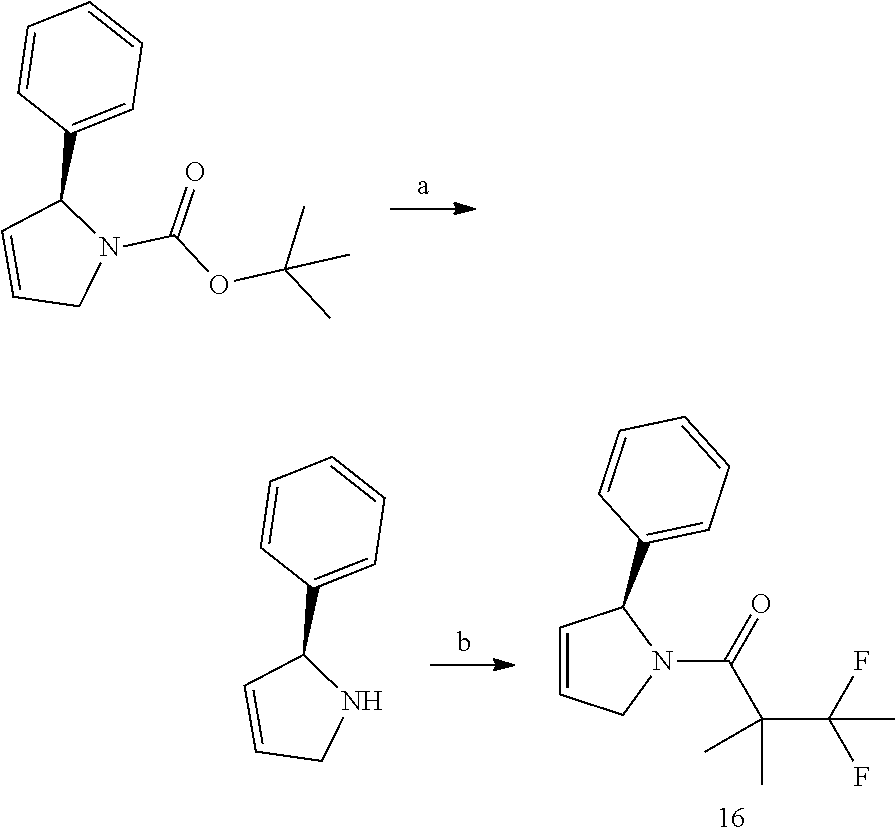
C1=CCN(C(OC(C)(C)C)=O)C1C1=CC=CC=C1.C1=CCN(C(=O)C(C(F)(F)C)(C)C)C1C1=CC=CC=C1.C1=CCNC1C1=CC=CC=C1
